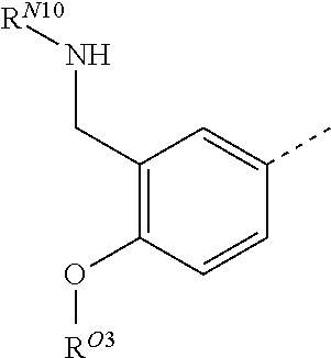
C1(CN[RN10])=C(O[RO3])C=CC(C)=C1
